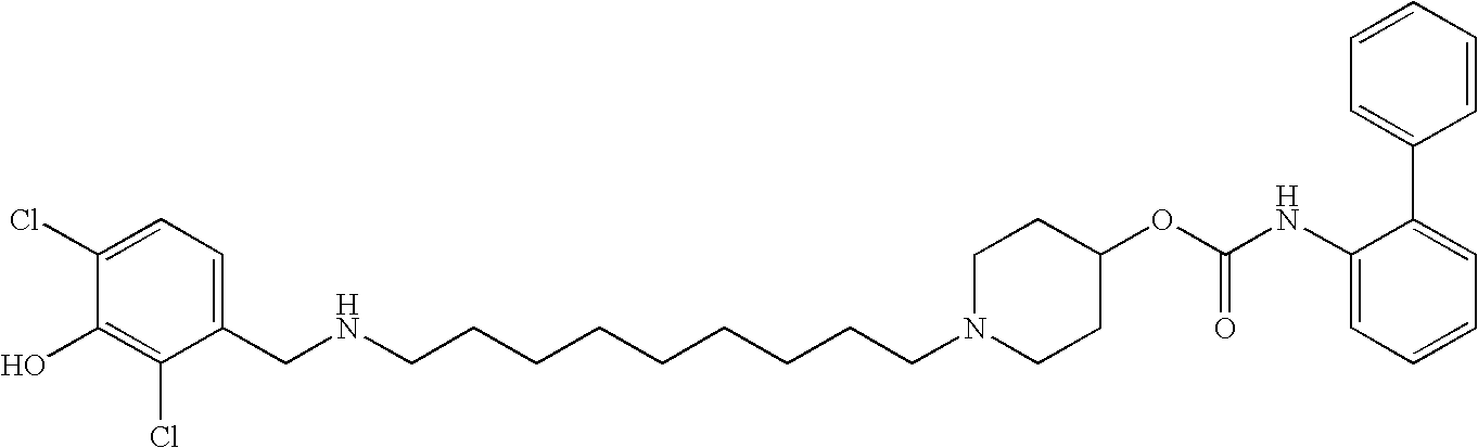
C1(CNCCCCCCCCCN2CCC(OC(NC3=CC=CC=C3C3=CC=CC=C3)=O)CC2)=CC=C(Cl)C(O)=C1Cl
